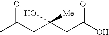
CC(CC(CC(O)=O)(O)[Me])=O
